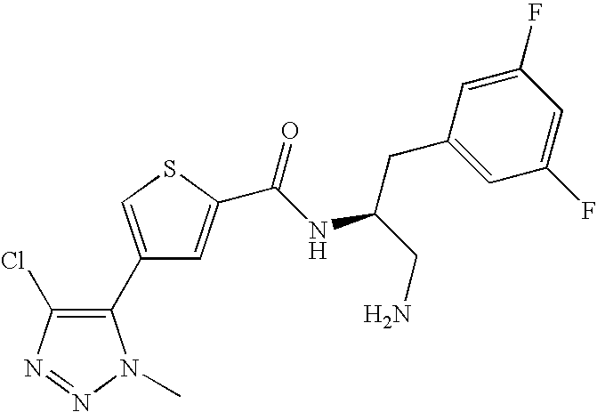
C1(C2=C(Cl)N=NN2C)=CSC(C(NC(CN)CC2=CC(F)=CC(F)=C2)=O)=C1
